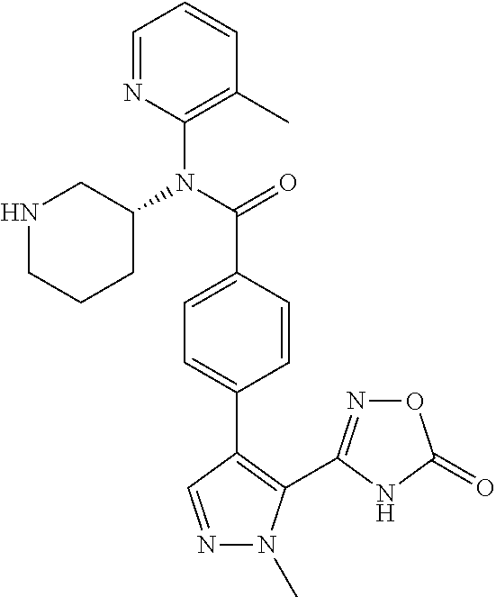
C1=NC(N(C(=O)C2=CC=C(C3=C(C4=NOC(=O)N4)N(C)N=C3)C=C2)C2CCCNC2)=C(C)C=C1
